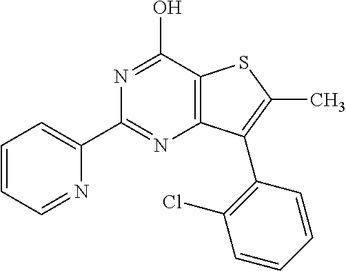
N1=C(C2=CC=CC=N2)N=C(O)C2=C1C(C1=C(Cl)C=CC=C1)=C(C)S2
